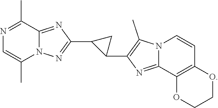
C1(C)=NC=C(C)N2C1=NC(C1C(C3=C(C)N4C(=N3)C3=C(C=C4)OCCO3)C1)=N2
